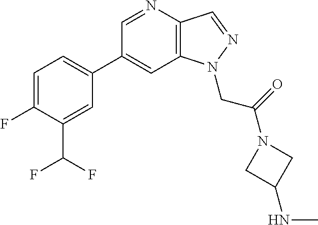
C1(C2=CC=C(F)C(C(F)F)=C2)=CC2=C(C=NN2CC(N2CC(NC)C2)=O)N=C1
